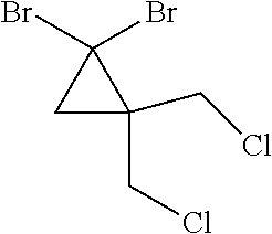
C1C(CCl)(CCl)C1(Br)Br
